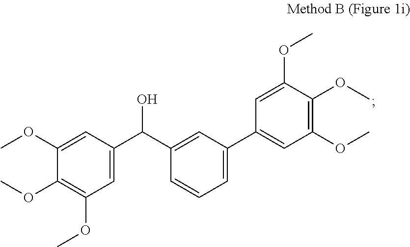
C1(C2=CC(OC)=C(OC)C(OC)=C2)=CC=CC(C(C2=CC(OC)=C(OC)C(OC)=C2)O)=C1
